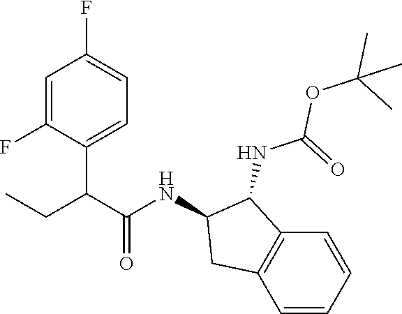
C1=C(F)C(C(C(NC2CC3=C(C2NC(=O)OC(C)(C)C)C=CC=C3)=O)CC)=CC=C1F
